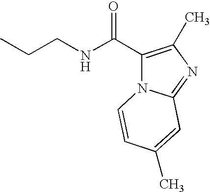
C1(C(NCCC)=O)=C(C)N=C2N1C=CC(C)=C2
